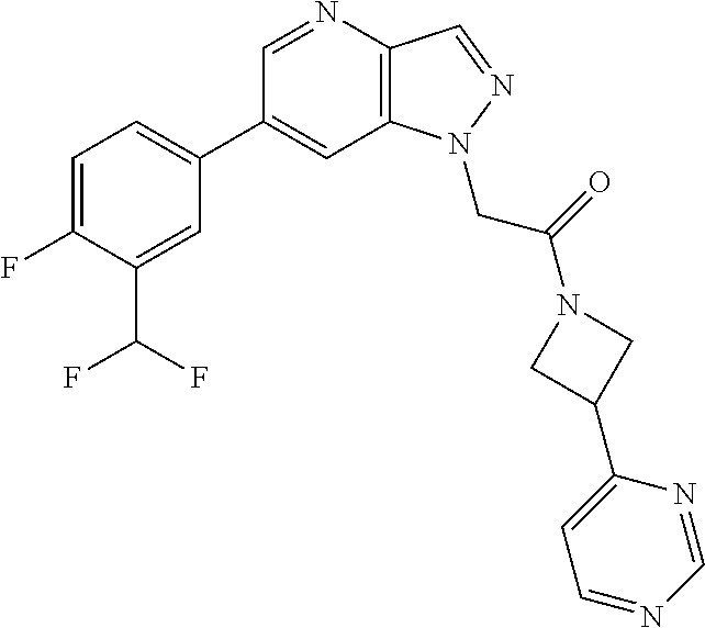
C1(C2=CC=C(F)C(C(F)F)=C2)=CC2=C(C=NN2CC(=O)N2CC(C3=CC=NC=N3)C2)N=C1
